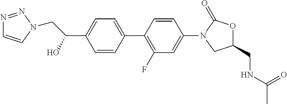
C1(C(CN2C=CN=N2)O)=CC=C(C2=C(F)C=C(N3C(=O)OC(CNC(=O)C)C3)C=C2)C=C1
